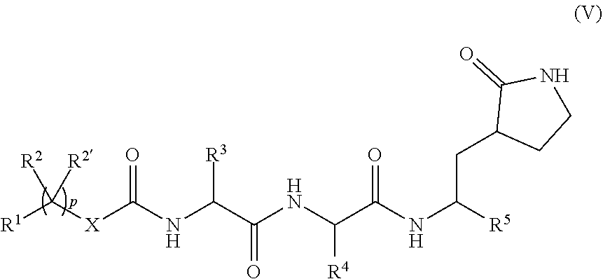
[R1]C([X]C(NC(C(NC(C(NC([R5])CC1CCNC1=O)=O)[R4])=O)[R3])=O)([R2])[R2]
